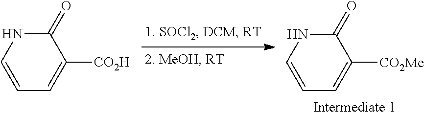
C1(=O)NC=CC=C1[CO2H].C1(=O)NC=CC=C1[CO2Me]
